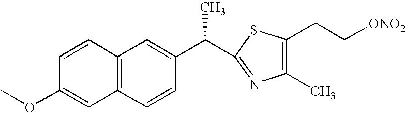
C12=C(C=CC(C(C)C3=NC(C)=C(CC[ONO2])S3)=C1)C=C(OC)C=C2
